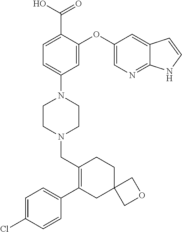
C1(C(O)=O)=CC=C(N2CCN(CC3=C(C4=CC=C(Cl)C=C4)CC4(CC3)COC4)CC2)C=C1OC1=CN=C2C(=C1)C=CN2
